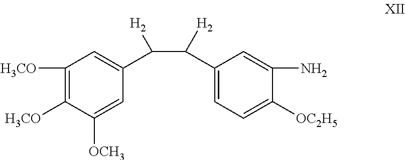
C1([H3CO])=C([H3CO])C([OCH3])=CC(C(C(C2=CC=C([OC2H5])C(N)=C2)[H2])[H2])=C1
